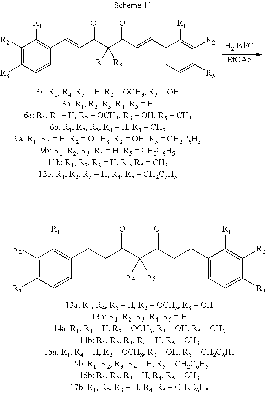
[EtOAc].[R2]C1=C([R3])C=CC(C=CC(C(C(C=CC2=CC=C([R3])C([R2])=C2[R1])=O)([R4])[R5])=O)=C1[R1].[R2]C1=C([R3])C=CC(CCC(C(C(CCC2=CC=C([R3])C([R2])=C2[R1])=O)([R4])[R5])=O)=C1[R1]
